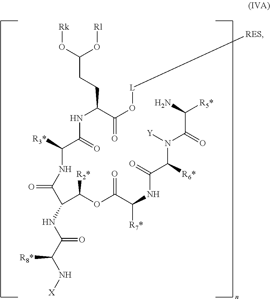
C(NC(C(N[X])[R8*])=O)(C(OC(C(NC(C([R6*])N([Y])C(=O)C(N)[R5*])=O)[R7*])=O)[R2*])C(NC(C(=O)NC(CCC(O[Rk])O[Rl])C(O[L][RES])=O)[R3*])=O
